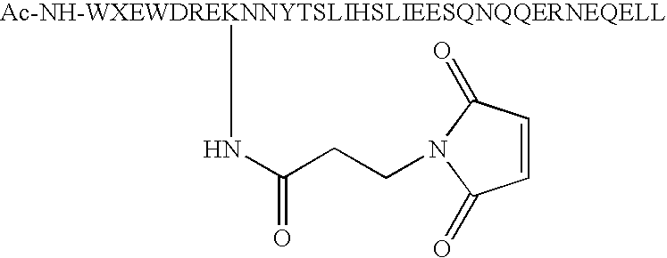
[Ac-NH-WXEWDREKNNYTSLIHSLIEESQNQQERNEQELL]NC(=O)CCN1C(=O)C=CC1=O
